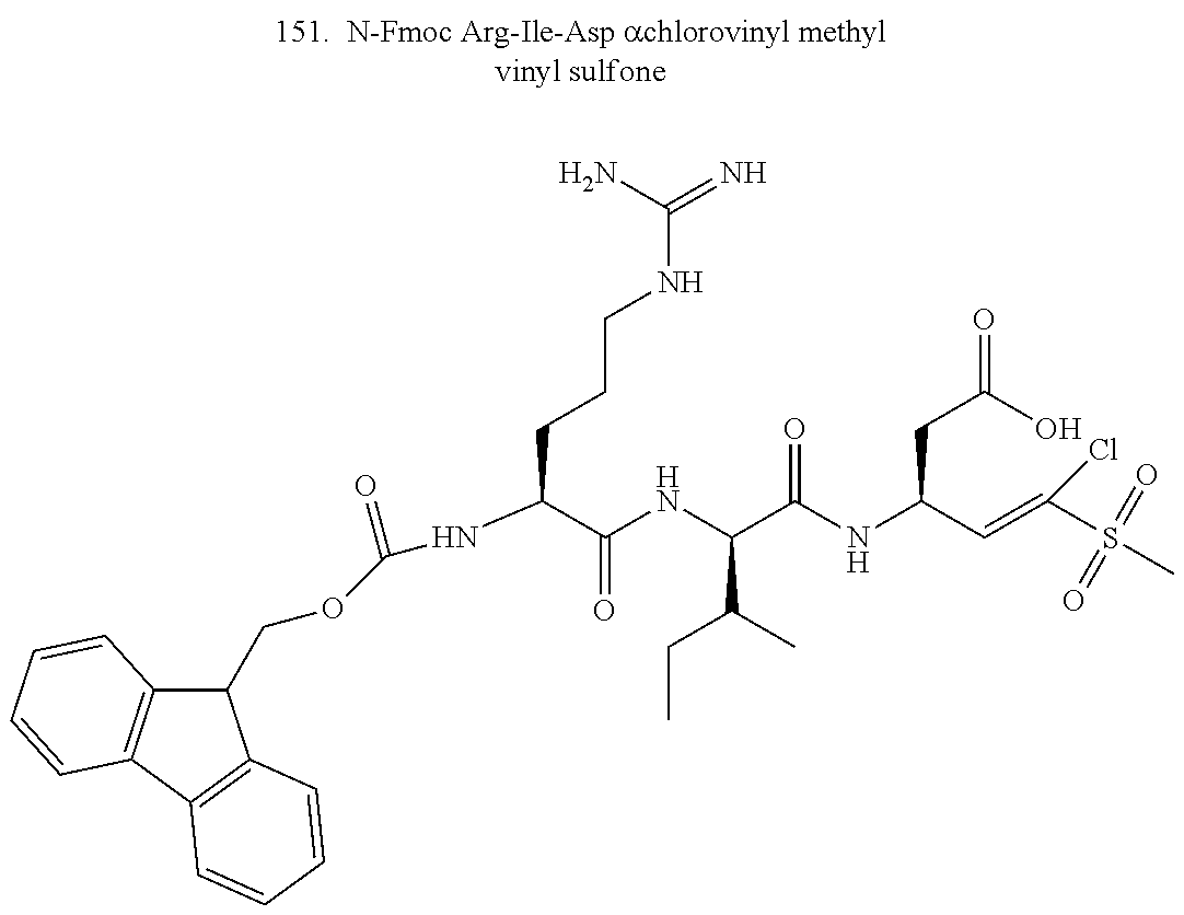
C1(COC(=O)NC(C(=O)NC(C(CC)C)C(=O)NC(CC(O)=O)C=C(S(=O)(=O)C)Cl)CCCNC(N)=N)C2=C(C3=C1C=CC=C3)C=CC=C2
